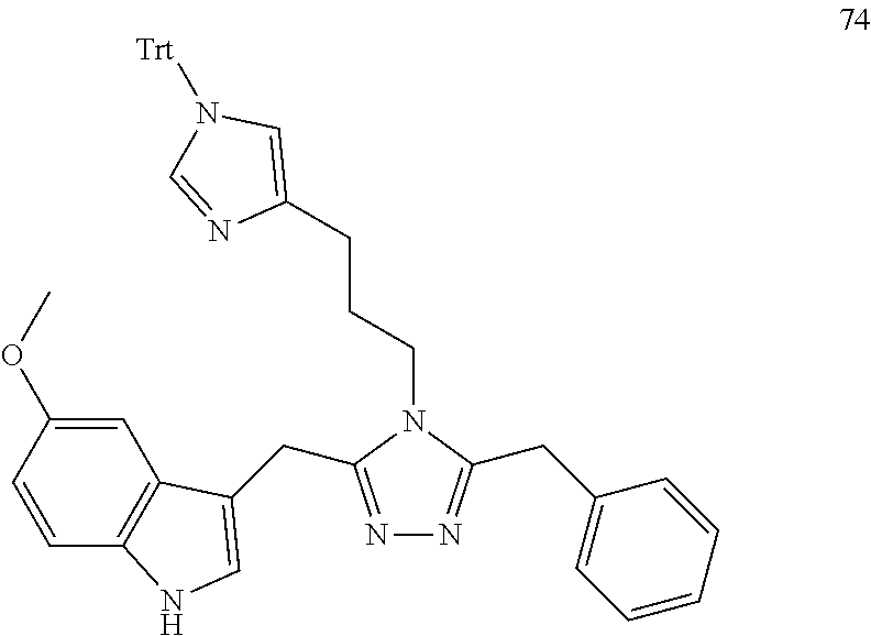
N1=C(CC2=CNC3=C2C=C(OC)C=C3)N(CCCC2=CN([Trt])C=N2)C(CC2=CC=CC=C2)=N1
